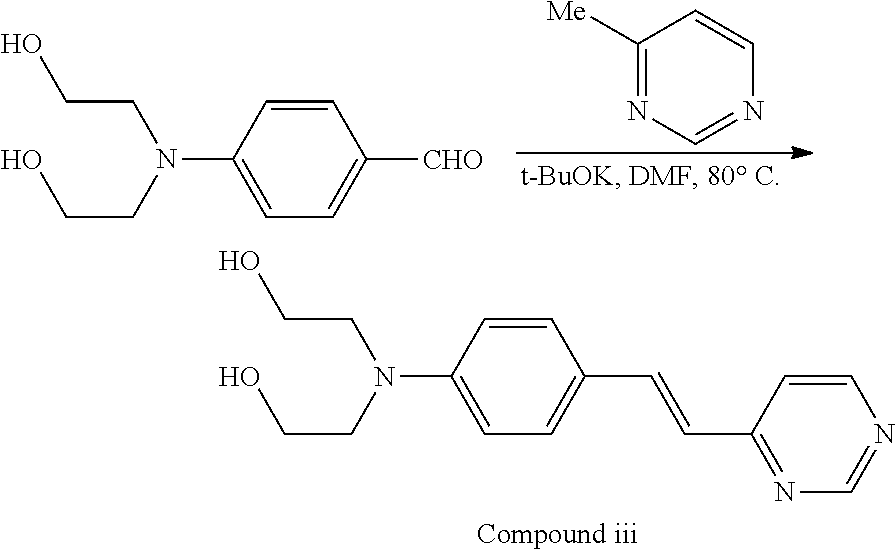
C1=CC(N(CCO)CCO)=CC=C1[CHO].C1([Me])=NC=NC=C1.C1=CC(N(CCO)CCO)=CC=C1C=CC1=NC=NC=C1
